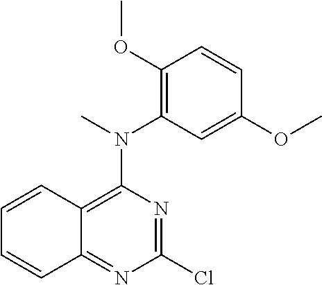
C1=CC2=C(N(C)C3=C(OC)C=CC(OC)=C3)N=C(Cl)N=C2C=C1
